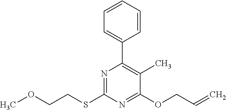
C1(C)=C(C2=CC=CC=C2)N=C(SCCOC)N=C1OCC=C
